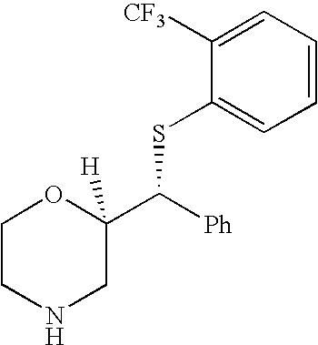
C1CNCC(C([Ph])SC2=CC=CC=C2[CF3])([H])O1
